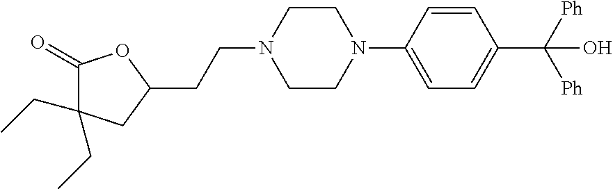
C1(=O)C(CC)(CC)CC(CCN2CCN(C3=CC=C(C([Ph])([Ph])O)C=C3)CC2)O1
